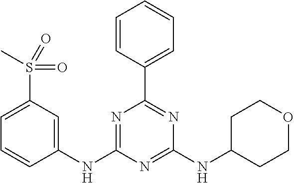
C1=CC(C2=NC(NC3CCOCC3)=NC(NC3=CC(S(C)(=O)=O)=CC=C3)=N2)=CC=C1
